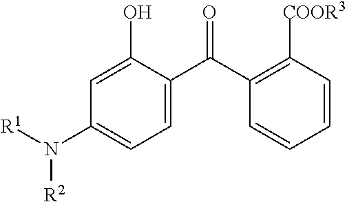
C1=C(C(=O)C2=C([COOR3])C=CC=C2)C(O)=CC(N([R1])[R2])=C1
